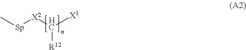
C[Sp][X2]C([X1])[R12]
